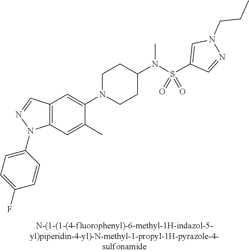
C12=C(C=C(C)C(N3CCC(N(S(C4=CN(CCC)N=C4)(=O)=O)C)CC3)=C1)N(C1=CC=C(F)C=C1)N=C2
